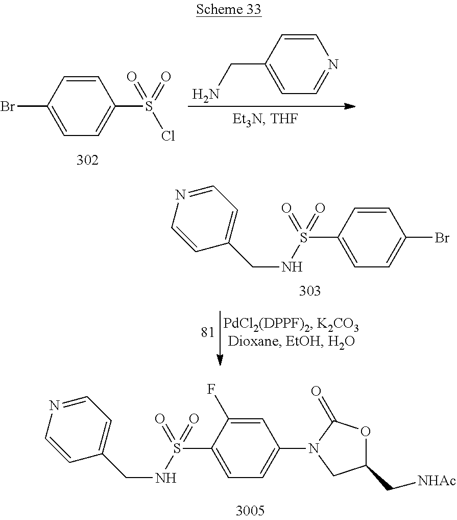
C1(S(Cl)(=O)=O)=CC=C(Br)C=C1.N1=CC=C(CN)C=C1.C1=C(CNS(=O)(C2=CC=C(Br)C=C2)=O)C=CN=C1.C1=C(CNS(=O)(C2=CC=C(N3CC(C[NHAc])OC3=O)C=C2F)=O)C=CN=C1
